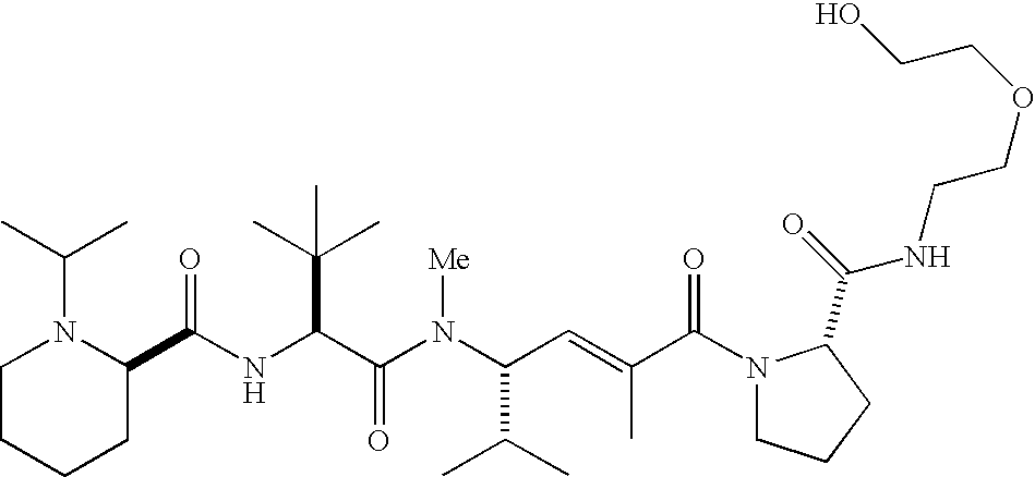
N(C(C(N(C(C(C)C)C=C(C)C(N1CCCC1C(=O)NCCOCCO)=O)[Me])=O)C(C)(C)C)C(C1N(C(C)C)CCCC1)=O
